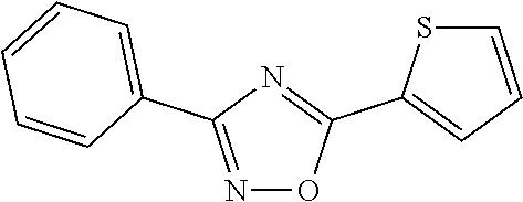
N1=C(C2=CC=CC=C2)N=C(C2=CC=CS2)O1
